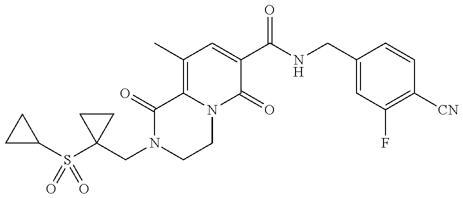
C1(CN2CCN3C(=C(C)C=C(C(NCC4=CC(F)=C([CN])C=C4)=O)C3=O)C2=O)(S(C2CC2)(=O)=O)CC1
